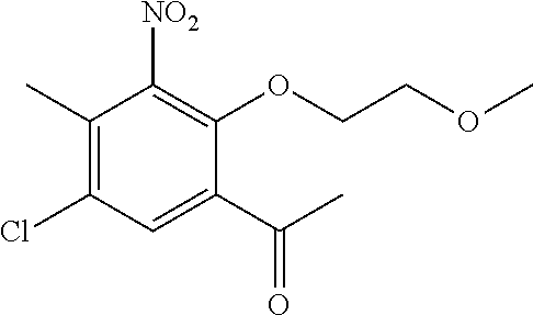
C1(C)=C(Cl)C=C(C(C)=O)C(OCCOC)=C1[NO2]
